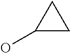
C1(O)CC1
